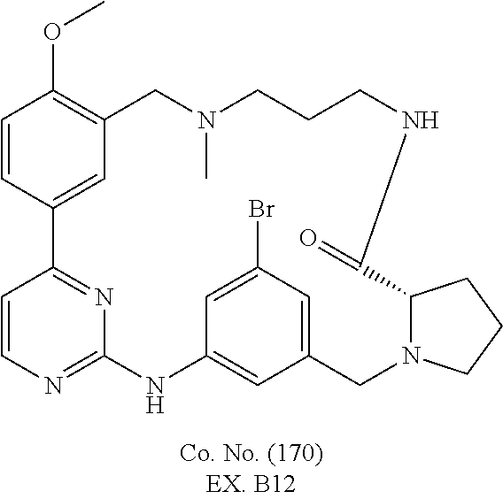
C1=CC2=NC(=N1)NC1=CC(=CC(Br)=C1)CN1C(CCC1)C(=O)NCCCN(C)CC1=C(OC)C=CC2=C1
